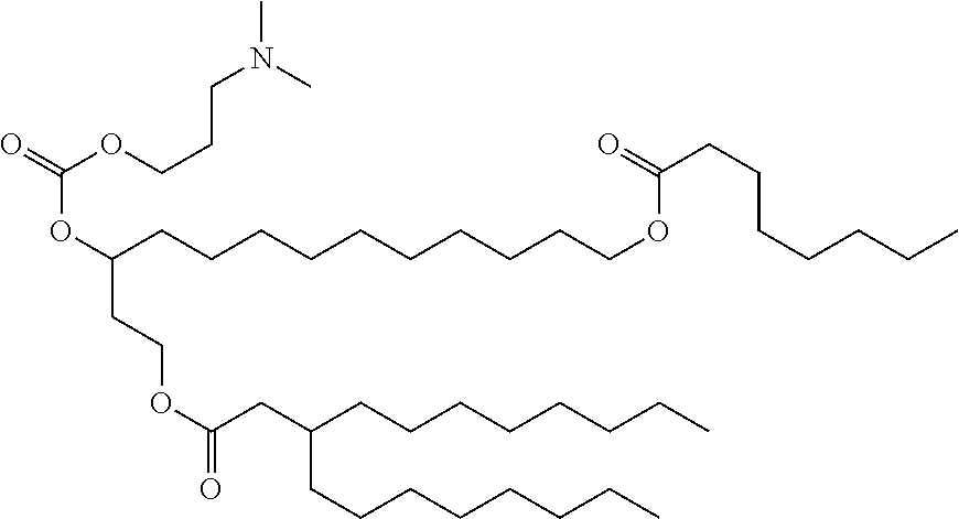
CN(C)CCCOC(=O)OC(CCOC(=O)CC(CCCCCCCC)CCCCCCCC)CCCCCCCCCCOC(CCCCCCC)=O
